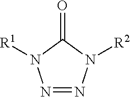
N1=NN([R2])C(=O)N1[R1]
